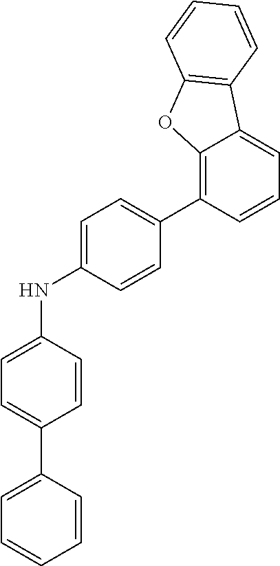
C1=CC(NC2=CC=C(C3=C4C(=CC=C3)C3=C(O4)C=CC=C3)C=C2)=CC=C1C1=CC=CC=C1
